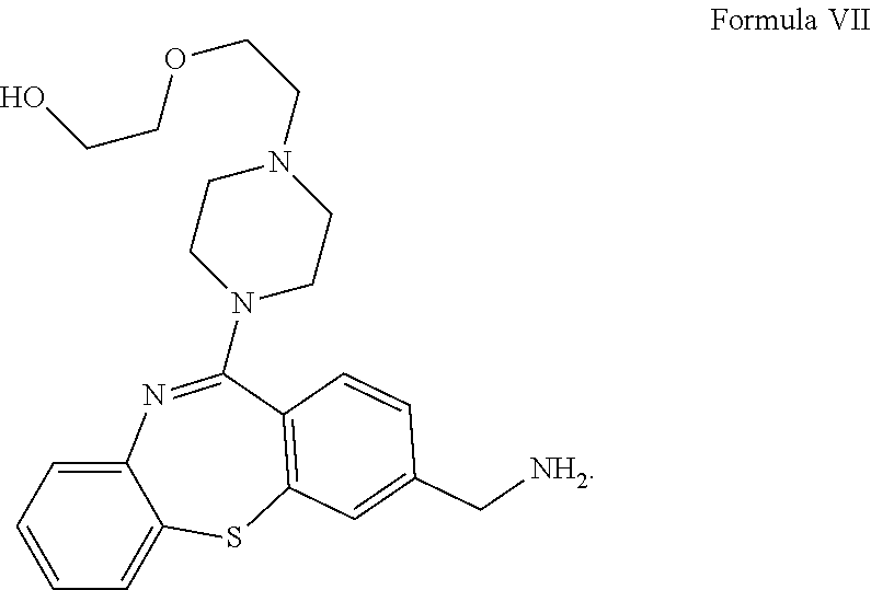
C12=CC=CC=C1SC1=C(C(N3CCN(CCOCCO)CC3)=N2)C=CC(C[NH2])=C1
